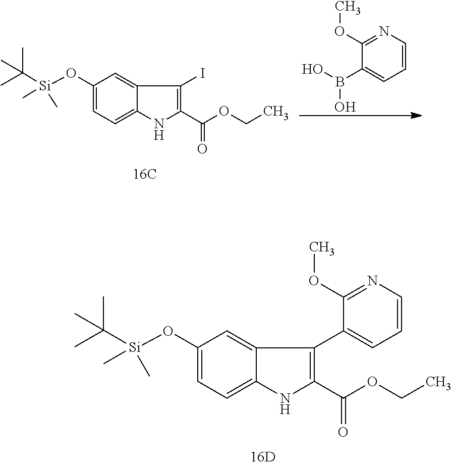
C1(O[Si](C(C)(C)C)(C)C)=CC=C2C(=C1)C(C1=CC=CN=C1OC)=C(C(OCC)=O)N2.C1(O[Si](C(C)(C)C)(C)C)=CC=C2C(=C1)C(I)=C(C(OCC)=O)N2.C1(OC)=NC=CC=C1B(O)O
